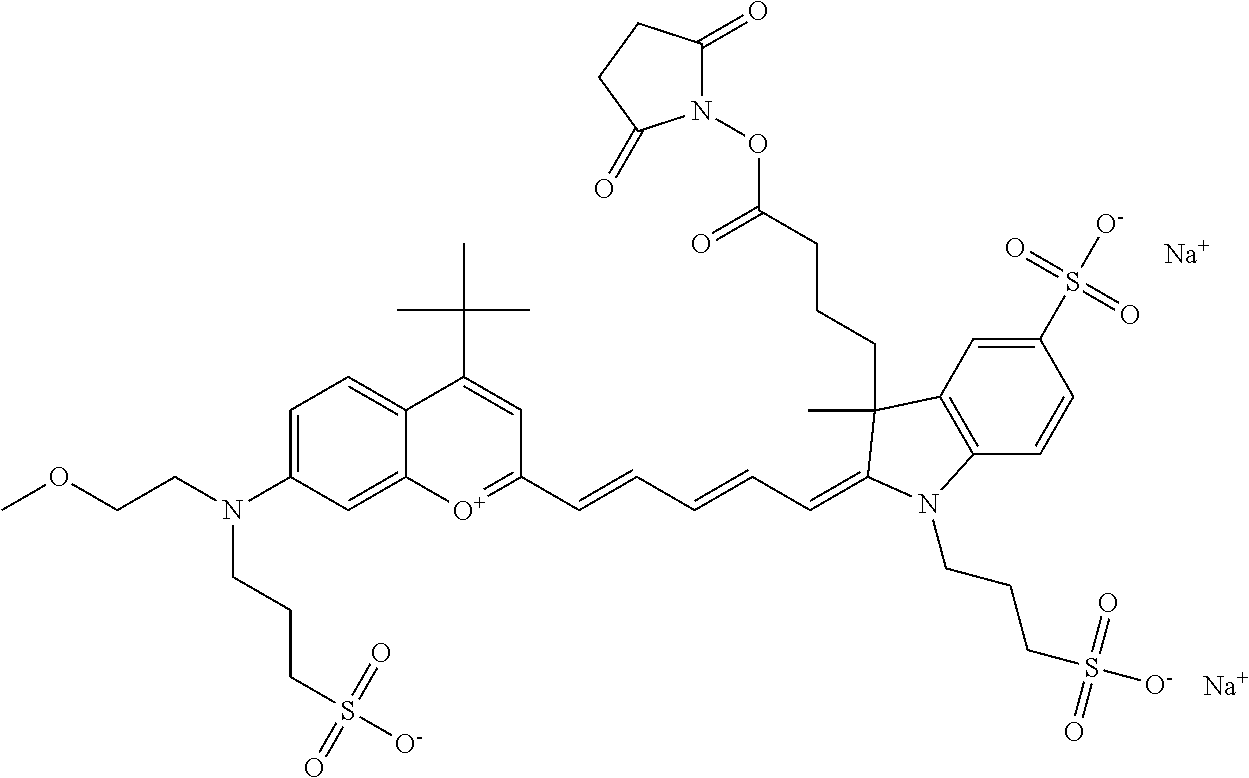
C1=C(N(CCOC)CCCS([O-])(=O)=O)C=C2C(=C1)C(C(C)(C)C)=CC(C=CC=CC=C1C(CCCC(ON3C(=O)CCC3=O)=O)(C)C3=C(C=CC(S([O-])(=O)=O)=C3)N1CCCS([O-])(=O)=O)=[O+]2.[Na].[Na]
